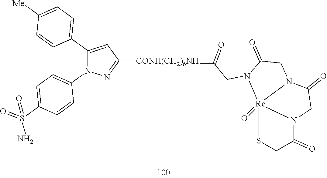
[CONH(CH2)6NH](C(=O)CN1C(=O)CN2C(=O)CN3C(=O)CS[Re]231=O)C1=NN(C2=CC=C(S(=O)(=O)N)C=C2)C(C2=CC=C([Me])C=C2)=C1
